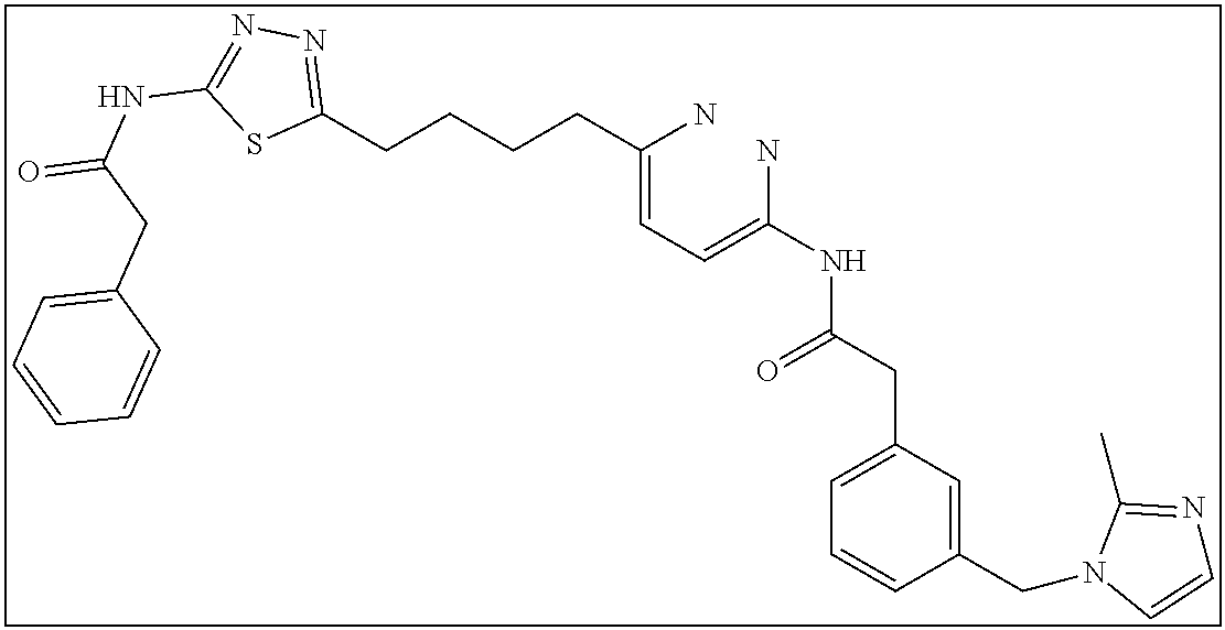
C(=CC=C(N)NC(CC1=CC=CC(CN2C=CN=C2C)=C1)=O)(N)CCCCC1=NN=C(NC(=O)CC2=CC=CC=C2)S1
